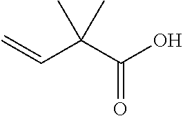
C=CC(C(O)=O)(C)C
